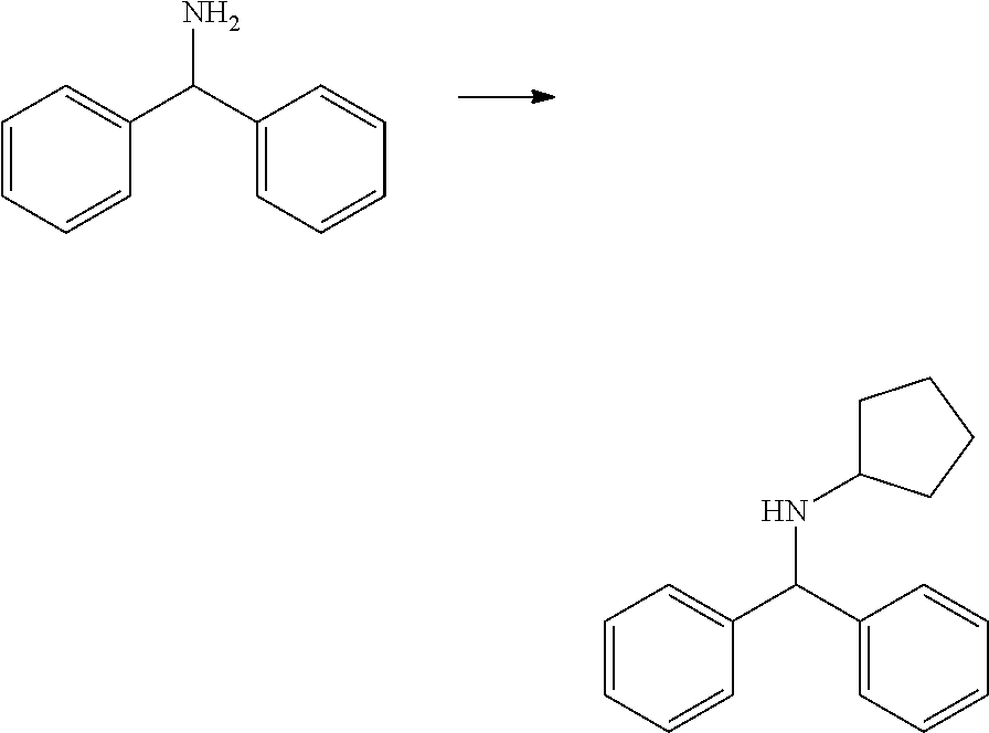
C1=CC=CC(C(C2=CC=CC=C2)N)=C1.C1=CC=CC(C(C2=CC=CC=C2)NC2CCCC2)=C1
